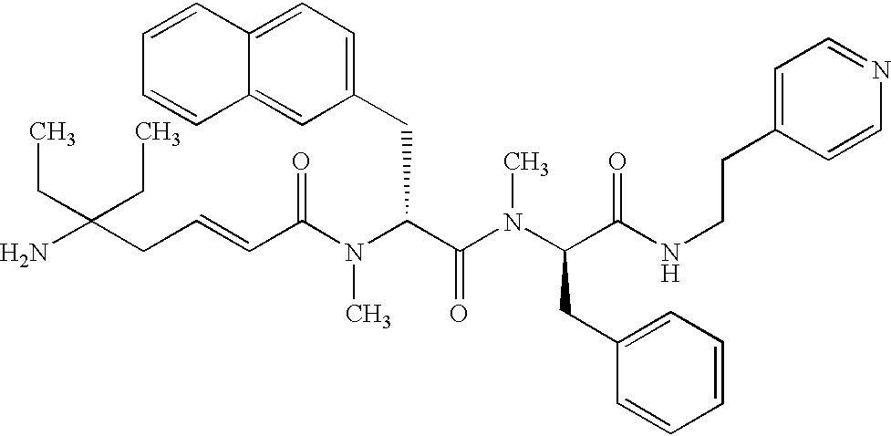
NC(CC=CC(N(C(C(=O)N(C)C(CC1=CC=CC=C1)C(=O)NCCC1=CC=NC=C1)CC1=CC=C2C(=C1)C=CC=C2)C)=O)(CC)CC
